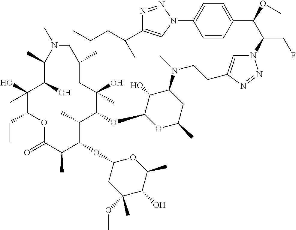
C1(O)(C)C(CC)OC(=O)C(C)C(OC2CC(OC)(C)C(O)C(C)O2)C(C)C(OC2OC(C)CC(N(C)CCC3=CN(C(C(OC)C4=CC=C(N5C=C(C(CCC)C)N=N5)C=C4)CF)N=N3)C2O)C(O)(C)CC(C)CN(C)C(C)C1O
